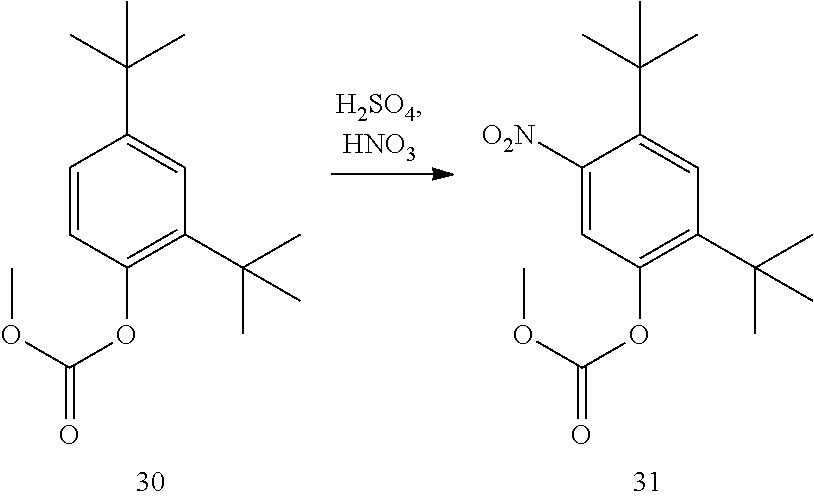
C1([O2N])=CC(OC(=O)OC)=C(C(C)(C)C)C=C1C(C)(C)C.C1=CC(OC(=O)OC)=C(C(C)(C)C)C=C1C(C)(C)C
